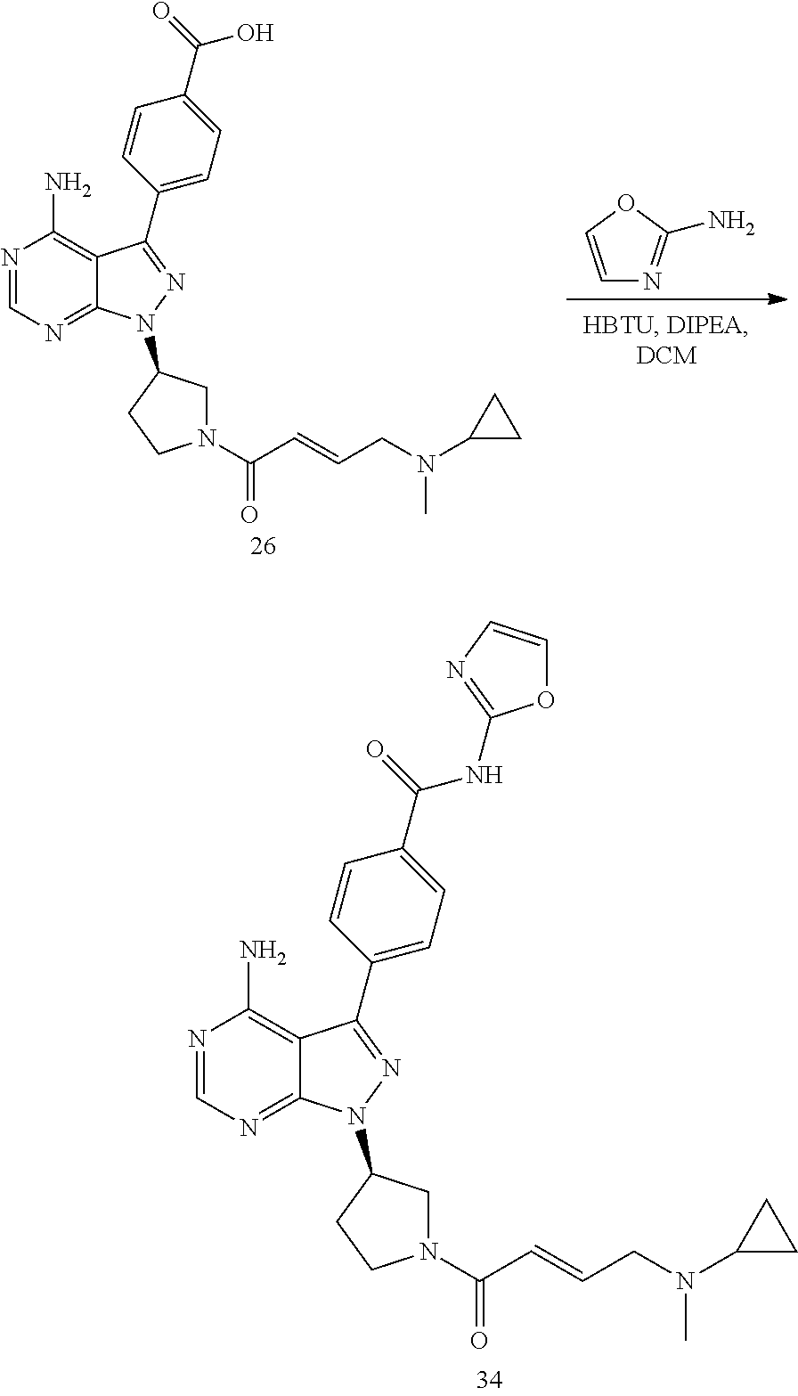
N1=CN=C2C(=C1N)C(C1=CC=C(C(=O)O)C=C1)=NN2C1CN(C(C=CCN(C2CC2)C)=O)CC1.C1=COC(N)=N1.N1=CN=C2C(=C1N)C(C1=CC=C(C(=O)NC3=NC=CO3)C=C1)=NN2C1CN(C(C=CCN(C2CC2)C)=O)CC1
